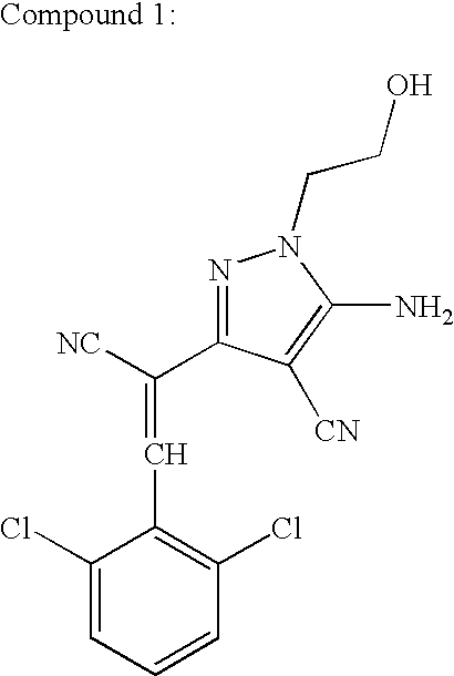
N1=C(C([NC])=CC2=C(Cl)C=CC=C2Cl)C([CN])=C(N)N1CCO
